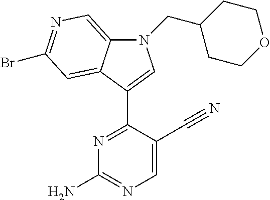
N1=C(C2=CN(CC3CCOCC3)C3=CN=C(Br)C=C32)C(C#N)=CN=C1N
